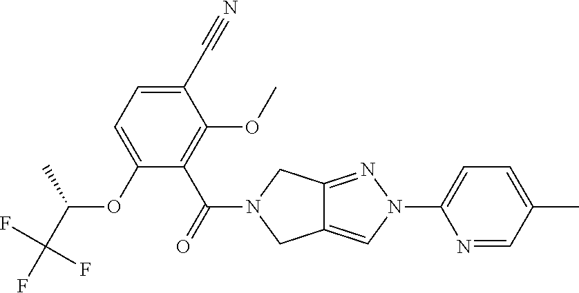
C1(C#N)=CC=C(OC(C(F)(F)F)C)C(C(=O)N2CC3=CN(C4=CC=C(C)C=N4)N=C3C2)=C1OC
